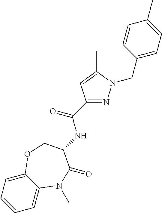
C1=C2C(=CC=C1)OCC(NC(C1=NN(CC3=CC=C(C)C=C3)C(C)=C1)=O)C(=O)N2C
